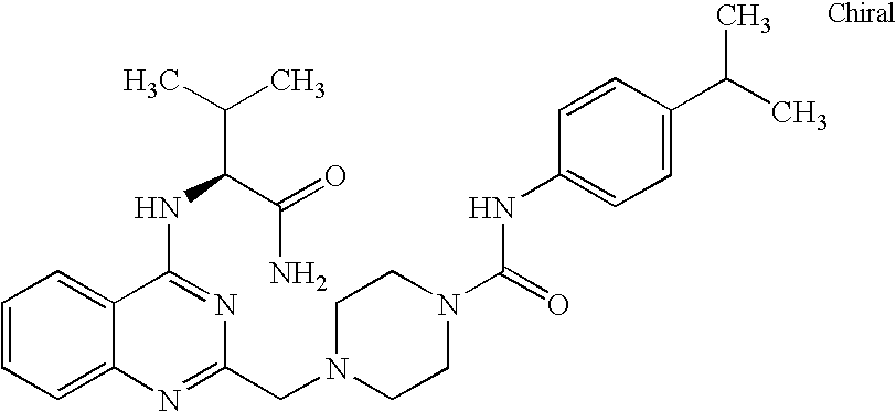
C1=CC=C2C(=C1)C(NC(C(=O)N)C(C)C)=NC(CN1CCN(C(=O)NC3=CC=C(C(C)C)C=C3)CC1)=N2
